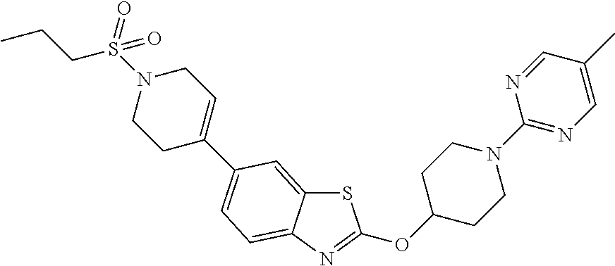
N1(S(CCC)(=O)=O)CCC(C2=CC=C3C(=C2)SC(OC2CCN(C4=NC=C(C)C=N4)CC2)=N3)=CC1
